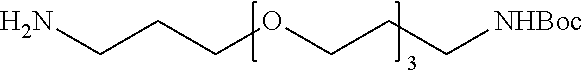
C(CN)COCCC[NHBoc]
